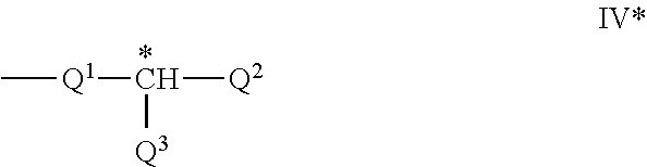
C[Q1]C([Q2])[Q3]
